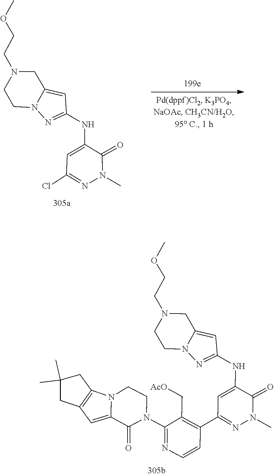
C12=C(CC(C)(C)C1)N1C(=C2)C(=O)N(C2=NC=CC(C3=NN(C)C(=O)C(NC4=NN5C(=C4)CN(CCOC)CC5)=C3)=C2C[AcO])CC1.O(CCN1CCN2C(=CC(NC3=CC(Cl)=NN(C)C3=O)=N2)C1)C
